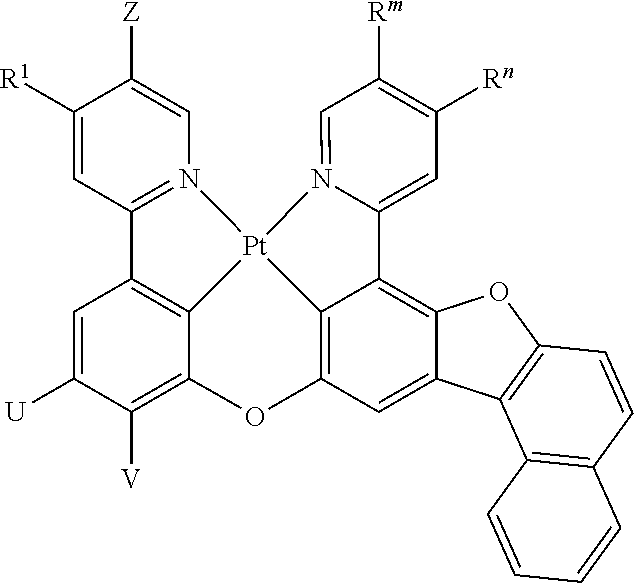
C1([R1])=CC2=N(C=C1[Z])[Pt]13C4=C2C=C([U])C([V])=C4OC2=C1C(=C1C(=C2)C2=C(O1)C=CC1=C2C=CC=C1)C1=CC([Rn])=C([Rm])C=N13
